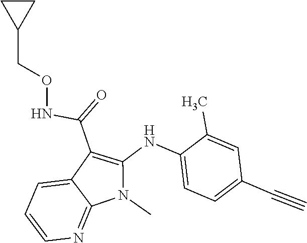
N(C(C1=C(NC2=CC=C(C#C)C=C2C)N(C)C2=NC=CC=C12)=O)OCC1CC1
